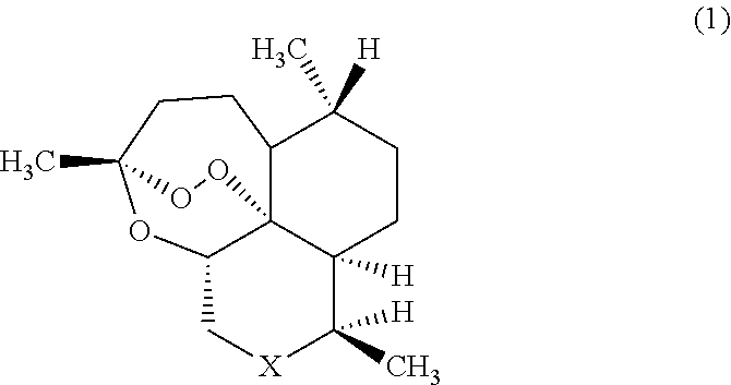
C12C34C([H])(CCC1(C)[H])C([H])(C)[X]CC3OC(C)(CC2)OO4
